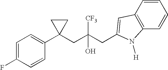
C1=CC(C2(CC(CC3=CC4=C(C=CC=C4)N3[H])([CF3])O)CC2)=CC=C1F
